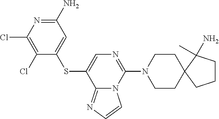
C1(N)=NC(Cl)=C(Cl)C(SC2=CN=C(N3CCC4(CC3)CCCC4(C)N)N3C2=NC=C3)=C1
